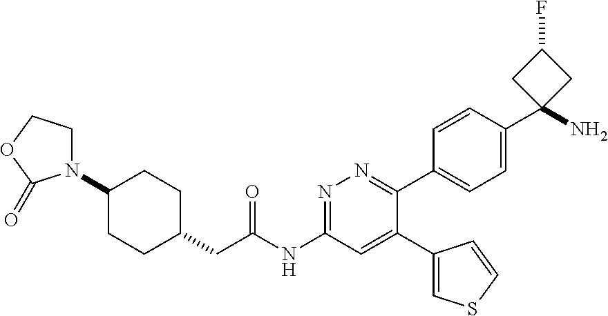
C1(N2CCOC2=O)CCC(CC(NC2=NN=C(C3=CC=C(C4(N)CC(F)C4)C=C3)C(C3=CSC=C3)=C2)=O)CC1
